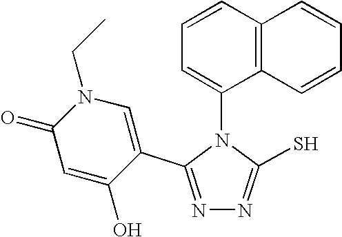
N1=C(C2=CN(CC)C(=O)C=C2O)N(C2=CC=CC3=C2C=CC=C3)C(S)=N1
